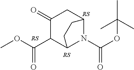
C1(=O)C(C(OC)=O)C2N(C(OC(C)(C)C)=O)C(C1)CC2
